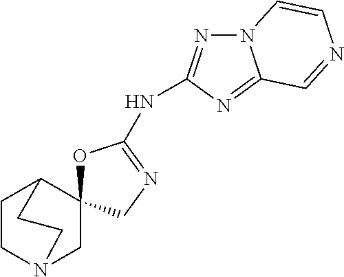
N12N=C(NC3=NCC4(O3)CN3CCC4CC3)N=C1C=NC=C2
